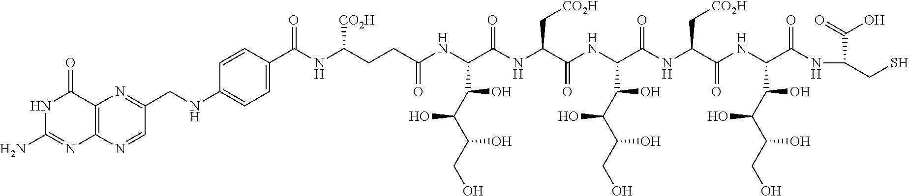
N1C(N)=NC2=C(C1=O)N=C(CNC1=CC=C(C(NC(CCC(NC(C(NC(C(NC(C(NC(C(NC(C(O)C(C(CO)O)O)C(=O)NC(C(=O)O)CS)=O)C[CO2H])=O)C(C(C(CO)O)O)O)=O)C[CO2H])=O)C(C(C(CO)O)O)O)=O)[CO2H])=O)C=C1)C=N2
